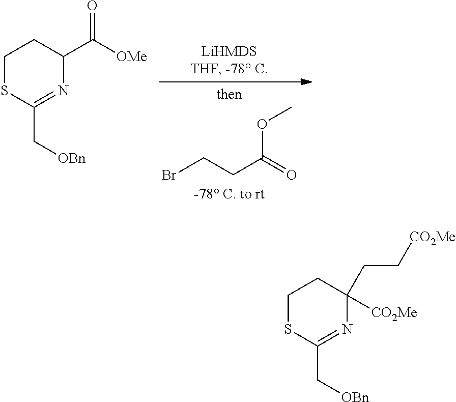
BrCCC(=O)OC.C1SC(C[OBn])=NC(C([OMe])=O)C1.C1SC(C[OBn])=NC(CC[CO2Me])([CO2Me])C1
